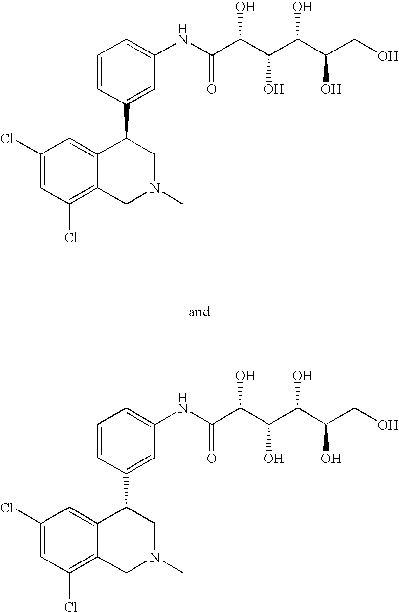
C1(Cl)=CC(Cl)=C2C(=C1)C(C1=CC(NC(C(C(C(C(CO)O)O)O)O)=O)=CC=C1)CN(C)C2.C1(Cl)=CC(Cl)=C2C(=C1)C(C1=CC(NC(C(C(C(C(CO)O)O)O)O)=O)=CC=C1)CN(C)C2
